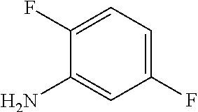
C1=C(F)C=C(N)C(F)=C1
